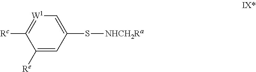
C1([Re])=CC(S[NHCH2Ra])=C[W1]=C1[Rc]
